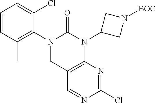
C12=C(N(C3CN([BOC])C3)C(=O)N(C3=C(C)C=CC=C3Cl)C1)N=C(Cl)N=C2
